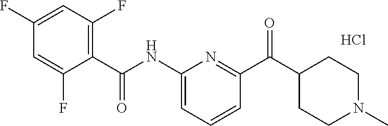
C1(NC(C2=C(F)C=C(F)C=C2F)=O)=CC=CC(C(C2CCN(C)CC2)=O)=N1.Cl
